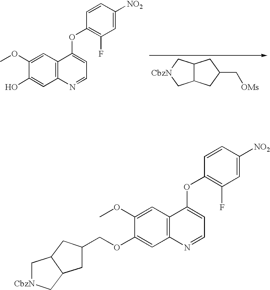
C12C(CC(C[OMs])C1)C[CbzN]C2.OC1=CC2=C(C=C1OC)C(OC1=C(F)C=C([NO2])C=C1)=CC=N2.O(C1=CC2=C(C=C1OC)C(OC1=C(F)C=C([NO2])C=C1)=CC=N2)CC1CC2C(C1)C[CbzN]C2
